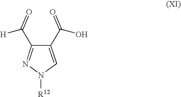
C1(C(O)=O)=CN([R12])N=C1C([H])=O
